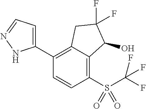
C1(C2=C3C(=C(S(=O)(=O)C(F)(F)F)C=C2)C(O)C(F)(F)C3)=CC=NN1
